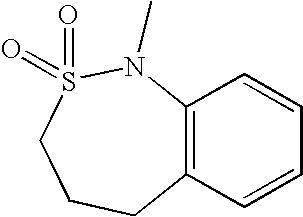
C12=C(C=CC=C1)CCCS(=O)(=O)N2C
